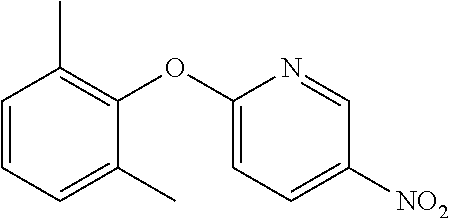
C1=C(OC2=C(C)C=CC=C2C)N=CC([NO2])=C1
